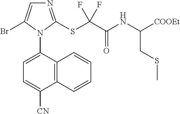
C12=C(C(N3C(Br)=CN=C3SC(C(NC([COOEt])CSC)=O)(F)F)=CC=C1[CN])C=CC=C2
